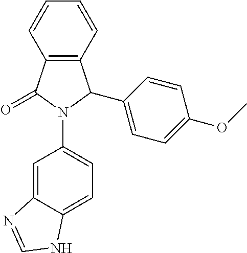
C12=C(C(=O)N(C3=CC=C4C(=C3)N=CN4)C1C1=CC=C(OC)C=C1)C=CC=C2
